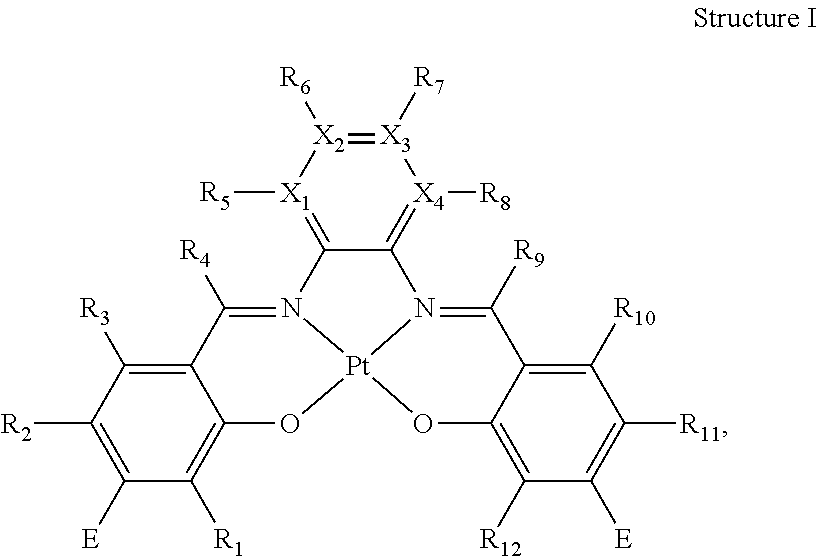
C12=C([R3])C([R2])=C([E])C([R1])=C1O[Pt]13N(=C2[R4])C2=[X1]([R5])[X2]([R6])=[X3]([R7])[X4]([R8])=C2N1=C([R9])C1=C([R10])C([R11])=C([E])C([R12])=C1O3
